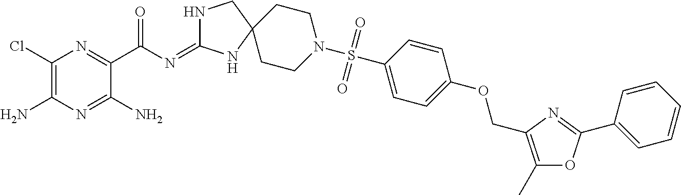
C1(Cl)=C(N)N=C(N)C(C(N=C2NCC3(N2)CCN(S(C2=CC=C(OCC4=C(C)OC(C5=CC=CC=C5)=N4)C=C2)(=O)=O)CC3)=O)=N1
